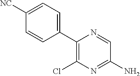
C1(C2=C(Cl)N=C(N)C=N2)=CC=C([NC])C=C1
